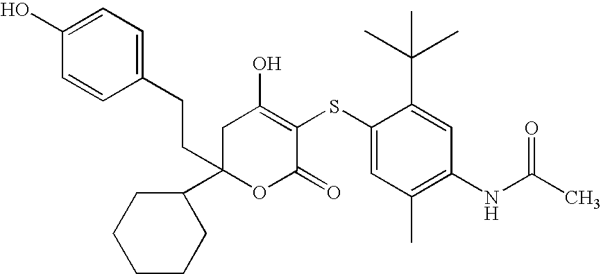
O1C(=O)C(SC2=CC(C)=C(NC(=O)C)C=C2C(C)(C)C)=C(O)CC1(CCC1=CC=C(O)C=C1)C1CCCCC1
